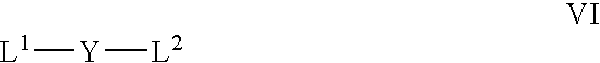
[L1][Y][L2]
